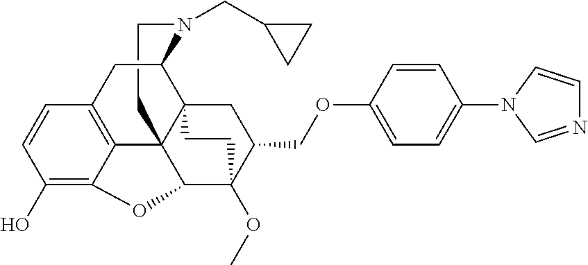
C1CN(CC2CC2)C2C34C15C1=C(C=CC(O)=C1OC5C(OC)(C(COC1=CC=C(N5C=NC=C5)C=C1)C3)CC4)C2
